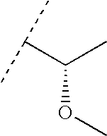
C(C(C)OC)(C)C
